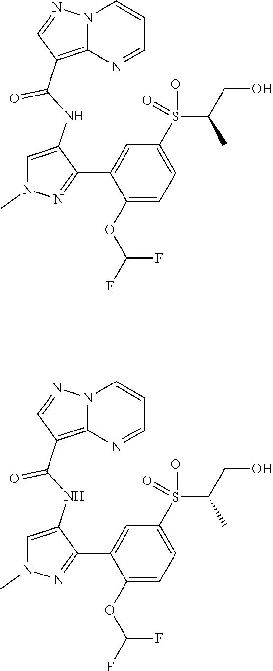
C1=C(NC(C2=C3N(N=C2)C=CC=N3)=O)C(C2=CC(S(C(CO)C)(=O)=O)=CC=C2OC(F)F)=NN1C.C1=C(NC(C2=C3N(N=C2)C=CC=N3)=O)C(C2=CC(S(C(CO)C)(=O)=O)=CC=C2OC(F)F)=NN1C
